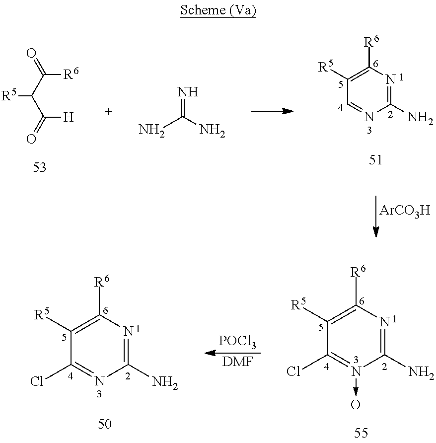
C([H])(=O)C(C(=O)[R6])[R5].C1([R6])=C([R5])C=NC(N)=N1.[ArCO3H].NC(=N)N.C1([R6])=C([R5])C(Cl)=N(->O)C(N)=N1.C1([R6])=C([R5])C(Cl)=NC(N)=N1.[POCl3].[DMF]
